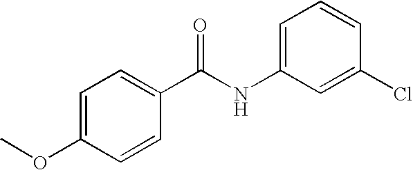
C1=C(OC)C=CC(C(NC2=CC=CC(Cl)=C2)=O)=C1
